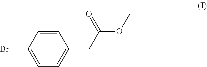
C1=C(Br)C=CC(CC(OC)=O)=C1
